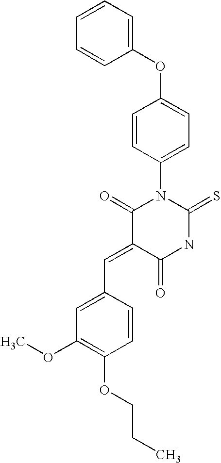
C1(OC2=CC=C(N3C(=O)C(=CC4=CC(OC)=C(OCCC)C=C4)C(=O)NC3=S)C=C2)=CC=CC=C1
